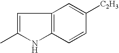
C1=C(C)NC2=C1C=C([C2H3])C=C2
